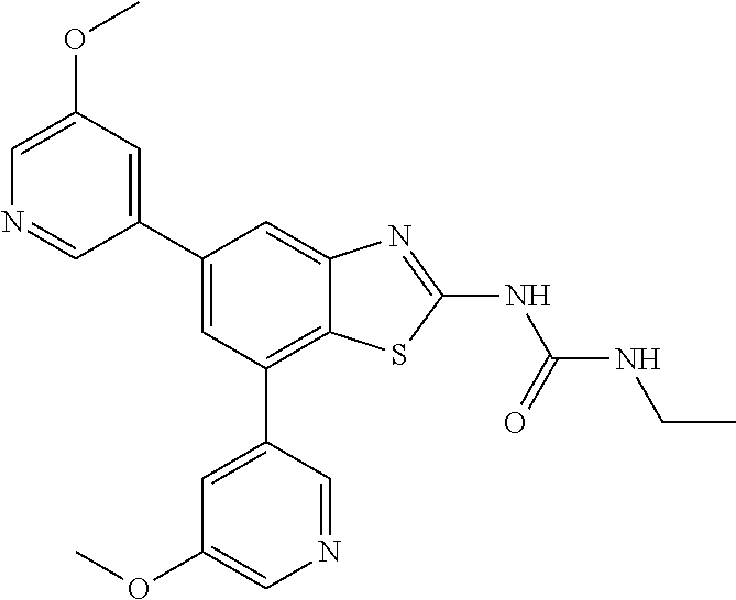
C1(C2=CC(OC)=CN=C2)=CC(C2=CC(OC)=CN=C2)=C2C(=C1)N=C(NC(=O)NCC)S2
